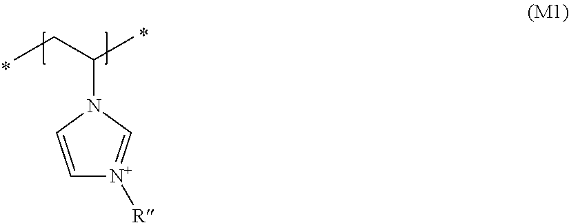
C1=CN(C(C)CC)C=[N+]1[R]
